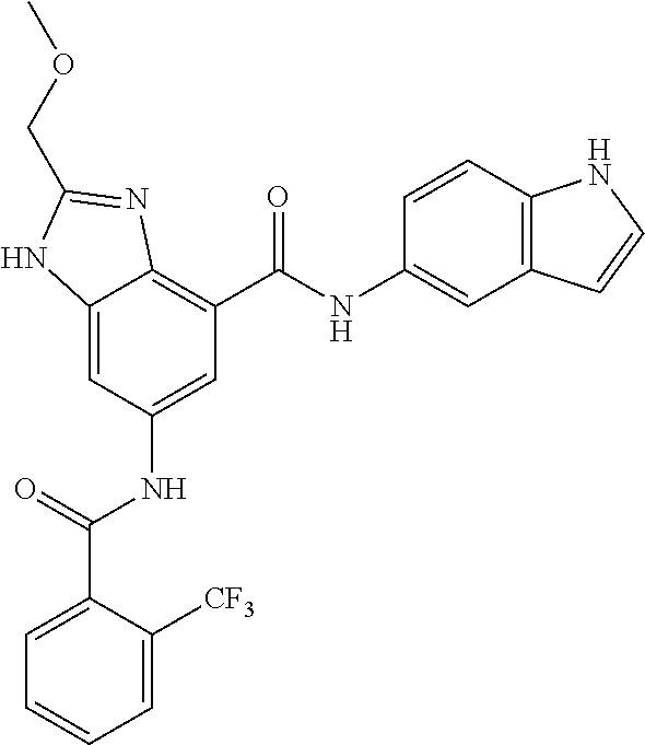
C12=CC(NC(C3=CC=CC=C3[CF3])=O)=CC(C(NC3=CC4=C(C=C3)NC=C4)=O)=C1N=C(COC)N2
